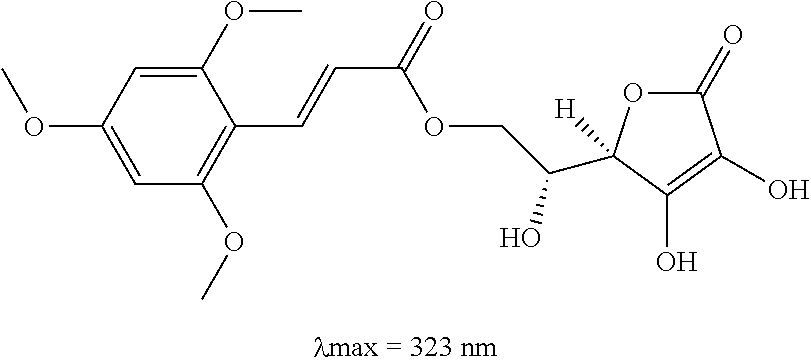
C1(OC)=CC(OC)=CC(OC)=C1C=CC(=O)OCC(O)C1([H])OC(=O)C(O)=C1O
